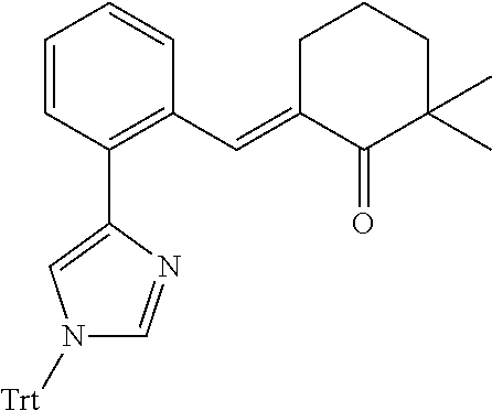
C1=CC(C2=CN([Trt])C=N2)=C(C=C2C(=O)C(C)(C)CCC2)C=C1
